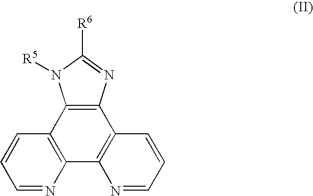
C12=C(N=C([R6])N1[R5])C1=C(C3=C2C=CC=N3)N=CC=C1
